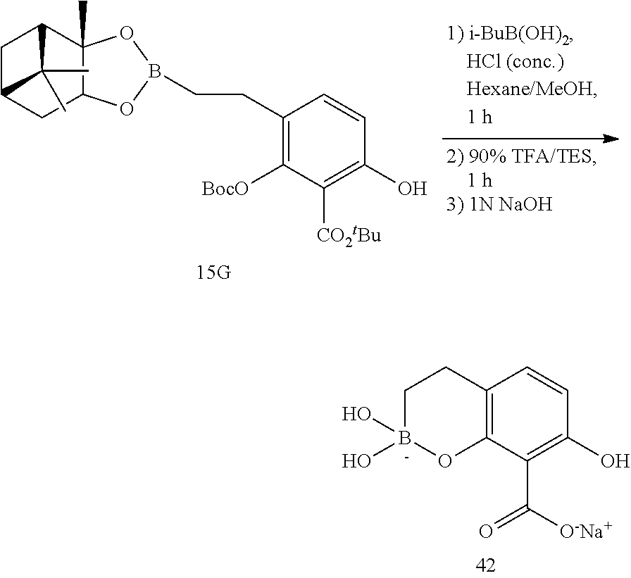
C1B(O)(O)OC2=C(C1)C=CC(O)=C2C(=O)[O-Na+].C1C2CC3C(C)(C1C2(C)C)OB(CCC1=C([BocO])C([CO2tBu])=C(O)C=C1)O3
